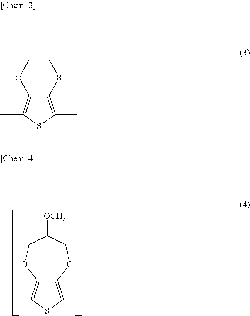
C12=C(C)SC(C)=C1OCCS2.C12=C(C)SC(C)=C1OCC([OCH3])CO2
